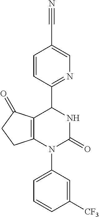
C1=CC(C2NC(=O)N(C3=CC=CC([CF3])=C3)C3=C2C(=O)CC3)=NC=C1C#N
